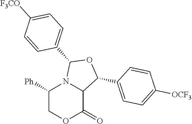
C1([Ph])COC(=O)C2N1C(C1=CC=C([F3CO])C=C1)OC2C1=CC=C([OCF3])C=C1
